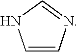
C1=CN=CN1
